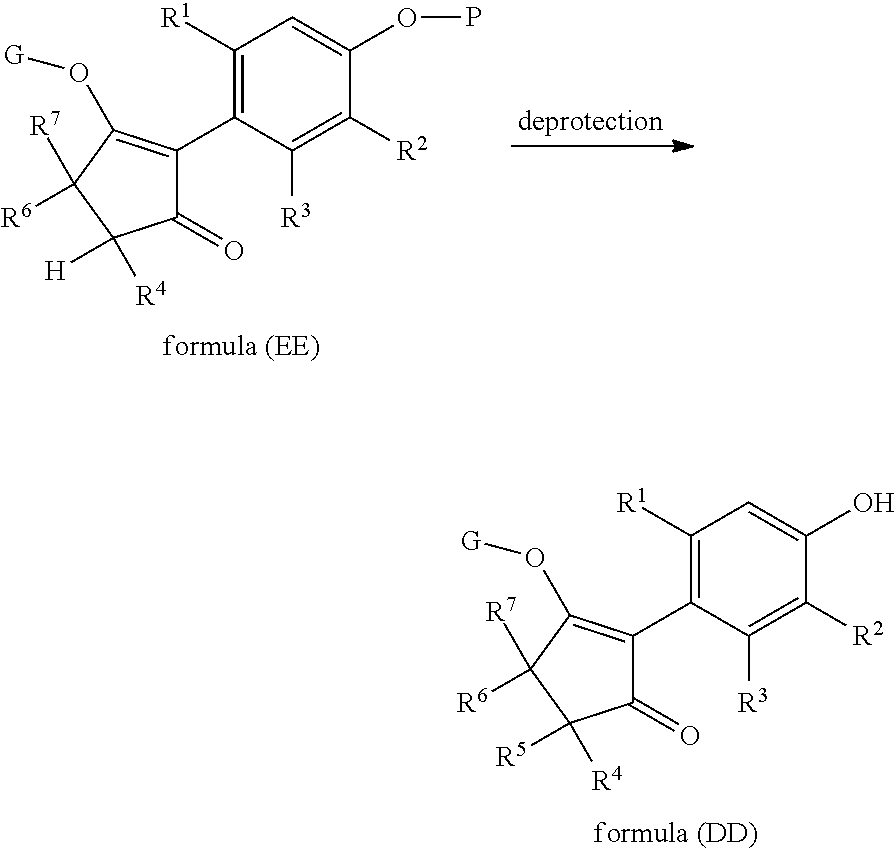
C1([R1])=C(C2=C(O[G])C([R7])([R6])C([R4])([R5])C2=O)C([R3])=C([R2])C(O)=C1.C1([R1])=C(C2=C(O[G])C([R7])([R6])C([R4])([H])C2=O)C([R3])=C([R2])C(OP)=C1
